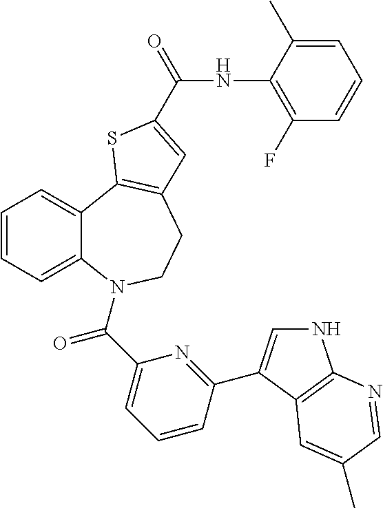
N1C=C(C2=NC(C(=O)N3C4=CC=CC=C4C4=C(CC3)C=C(C(NC3=C(F)C=CC=C3C)=O)S4)=CC=C2)C2=C1N=CC(C)=C2
